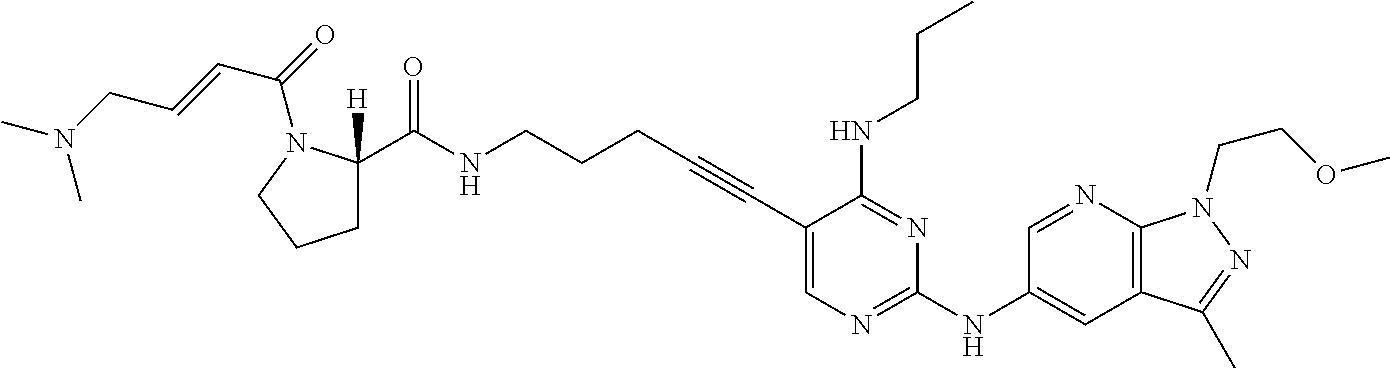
C1(C#CCCCNC(C2([H])CCCN2C(C=CCN(C)C)=O)=O)=CN=C(NC2=CC3=C(N=C2)N(CCOC)N=C3C)N=C1NCCC
